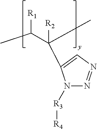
N1([R3][R4])N=NC=C1C(C)([R2])C(C)[R1]
